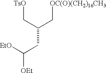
[TsO]CC(CC([EtO])[OEt])C[OC(O)(CH2)16CH3]
